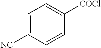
C1=C([NC])C=CC([COCl])=C1
